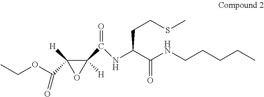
C1(C(=O)NC(C(NCCCCC)=O)CCSC)([H])C([H])(C(OCC)=O)O1
